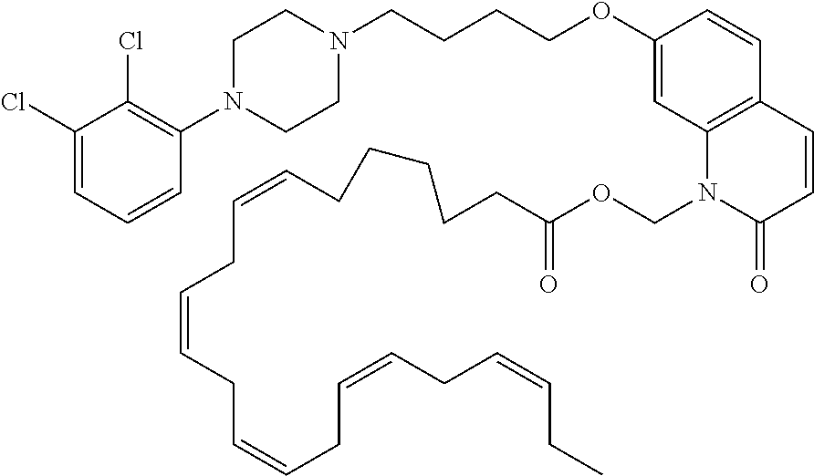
C1(Cl)=CC=CC(N2CCN(CCCCOC3=CC4=C(C=C3)C=CC(=O)N4COC(=O)CCCCCC=CCC=CCC=CCC=CCC=CCC)CC2)=C1Cl
